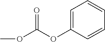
O=C(OC)OC1=CC=CC=C1
